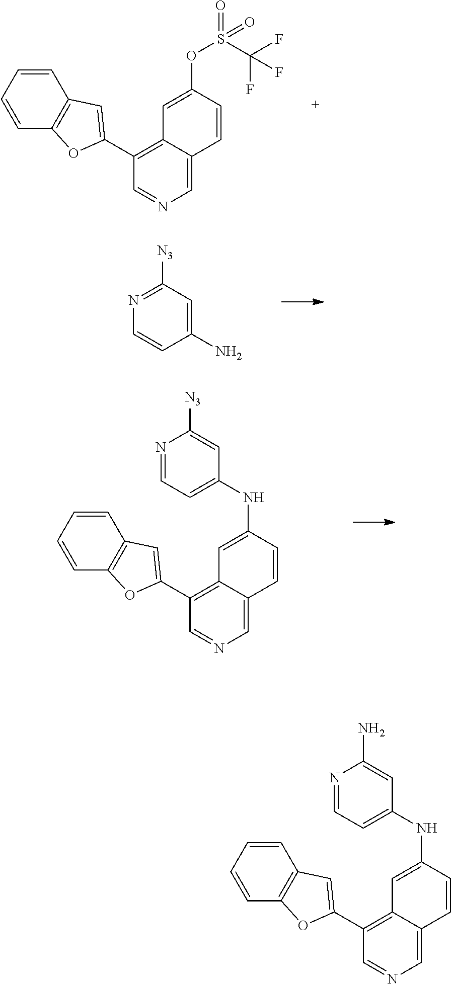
O(C1=CC2=C(C3=CC4=C(O3)C=CC=C4)C=NC=C2C=C1)S(C(F)(F)F)(=O)=O.N1=C([N3])C=C(N)C=C1.N1=CC=C(NC2=CC3=C(C4=CC5=C(O4)C=CC=C5)C=NC=C3C=C2)C=C1[N3].N1=CC=C(NC2=CC3=C(C4=CC5=C(O4)C=CC=C5)C=NC=C3C=C2)C=C1N
